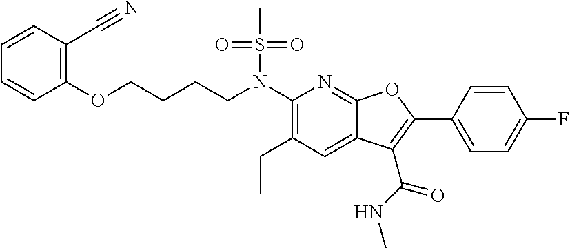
C1(N(CCCCOC2=C(C#N)C=CC=C2)S(C)(=O)=O)=C(CC)C=C2C(=N1)OC(C1=CC=C(F)C=C1)=C2C(NC)=O
